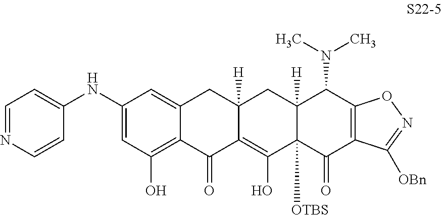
C1(NC2=CC=NC=C2)=CC(O)=C2C(=C1)CC1([H])C(=C(O)C3([OTBS])C([H])(C1)C(N(C)C)C1=C(C3=O)C([OBn])=NO1)C2=O
